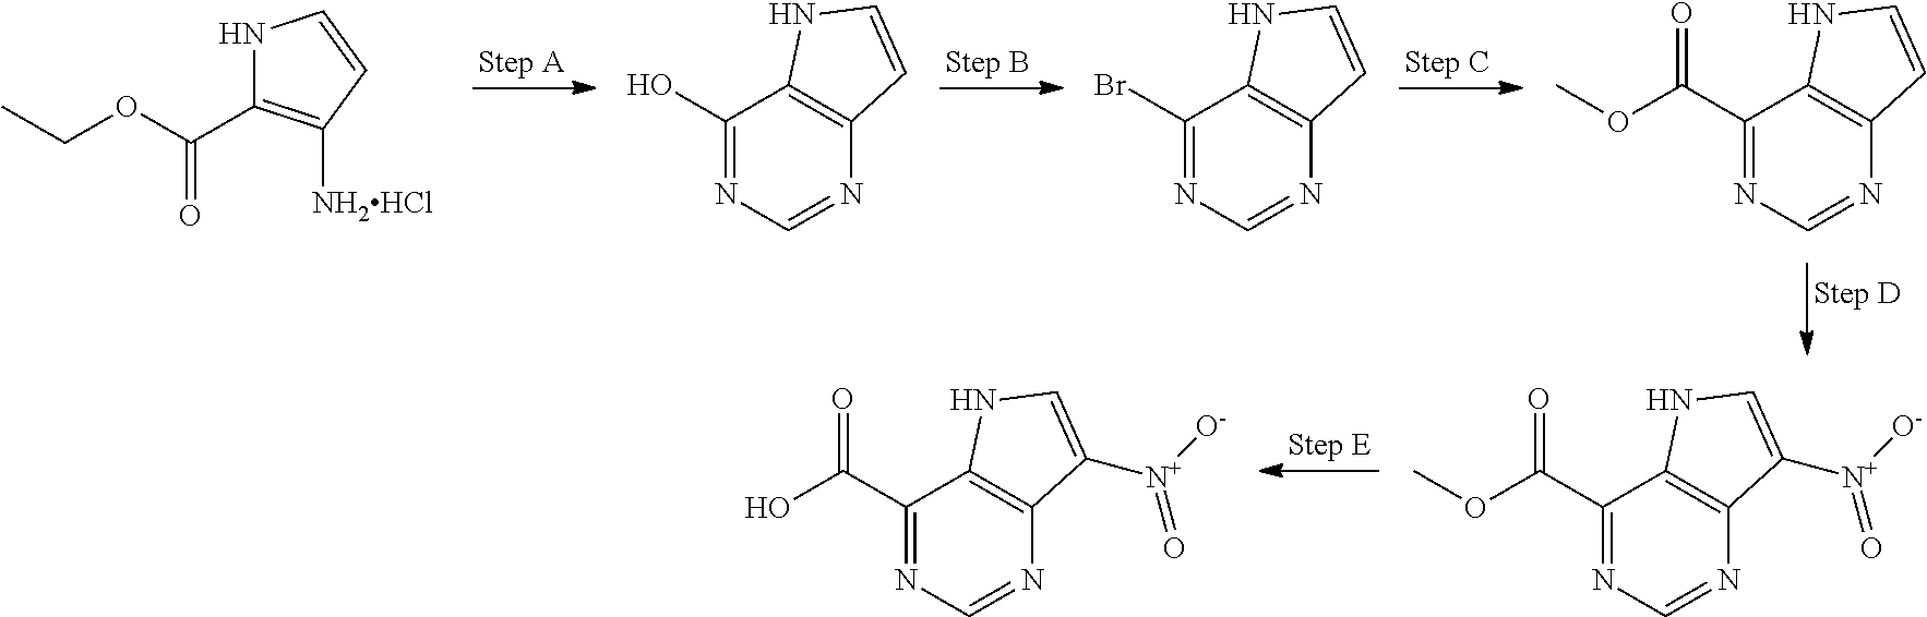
C(=O)(OCC)C1=C([NH2HCl])C=CN1.C1(O)=NC=NC2=C1NC=C2.C1(Br)=NC=NC2=C1NC=C2.C1(C(OC)=O)=NC=NC2=C1NC=C2.C1(C(OC)=O)=NC=NC2=C1NC=C2[N+]([O-])=O.C1(C(O)=O)=NC=NC2=C1NC=C2[N+]([O-])=O
